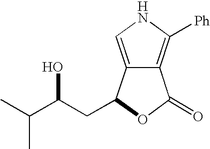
C12=CNC([Ph])=C1C(=O)OC2CC(C(C)C)O
